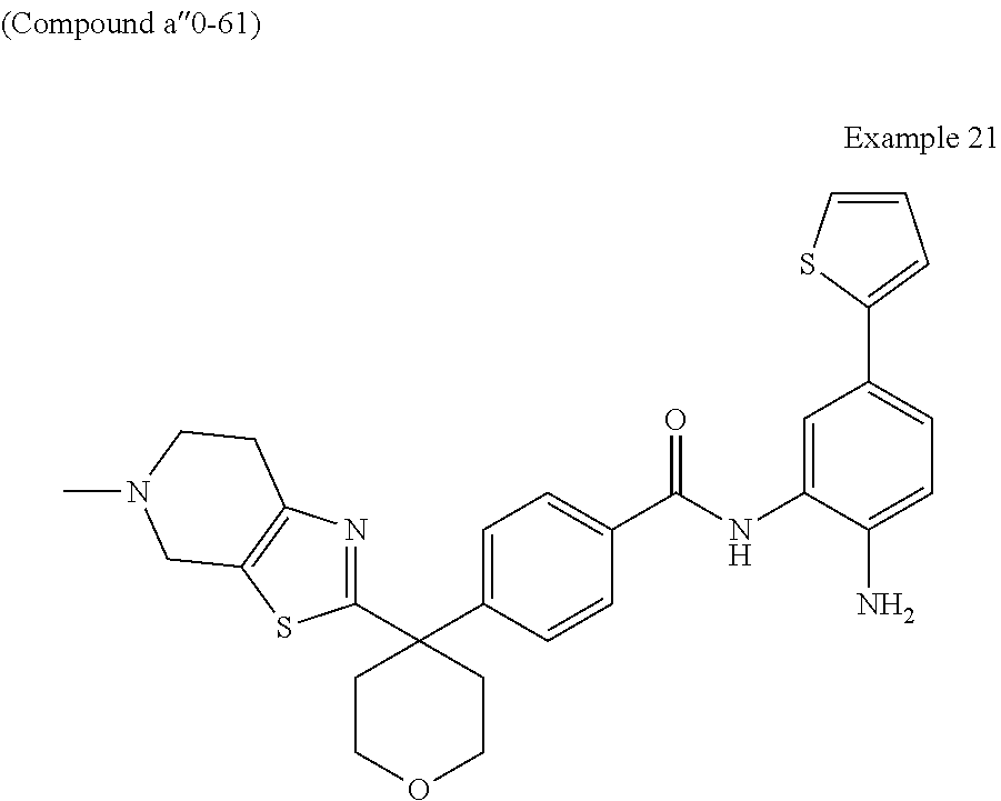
C1=CSC(C2=CC=C(N)C(NC(C3=CC=C(C4(C5=NC6=C(S5)CN(C)CC6)CCOCC4)C=C3)=O)=C2)=C1
